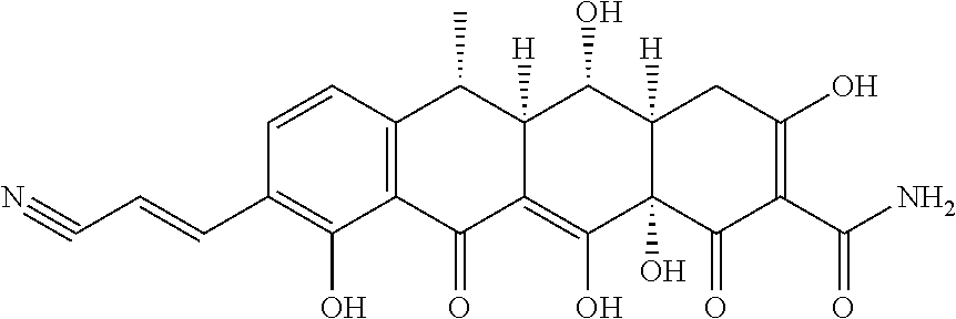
C1=CC2=C(C(O)=C1C=CC#N)C(=O)C1=C(O)C3(O)C([H])(C(O)C1([H])C2C)CC(O)=C(C(N)=O)C3=O
